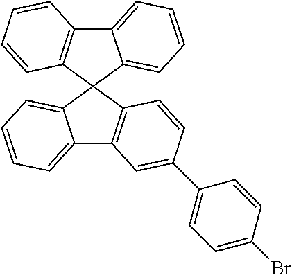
C12=CC=CC=C1C1(C3=C2C=C(C2=CC=C(Br)C=C2)C=C3)C2=C(C3=CC=CC=C31)C=CC=C2
